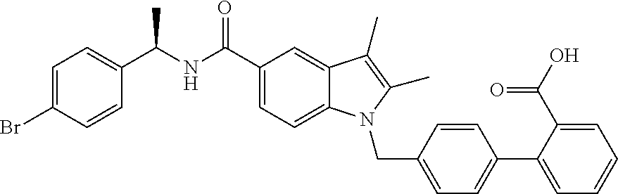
C1(C(NC(C2=CC=C3C(=C2)C(C)=C(C)N3CC2=CC=C(C3=CC=CC=C3C(O)=O)C=C2)=O)C)=CC=C(Br)C=C1
